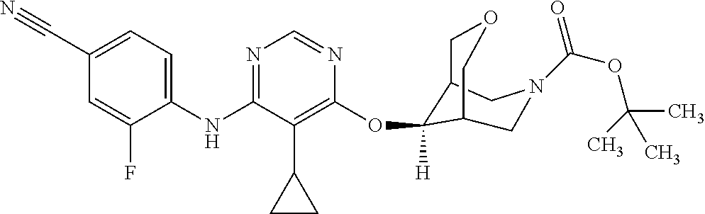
C1(NC2=NC=NC(OC3([H])C4COCC3CN(C(OC(C)(C)C)=O)C4)=C2C2CC2)=CC=C(C#N)C=C1F
